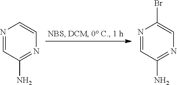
N1=CC(N)=NC=C1.N1=CC(N)=NC=C1Br
